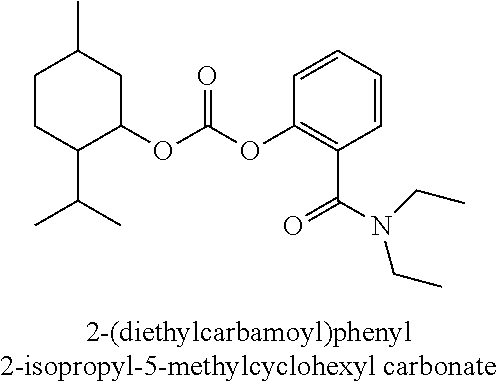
C1CC(C(C)C)C(OC(=O)OC2=C(C(N(CC)CC)=O)C=CC=C2)CC1C
